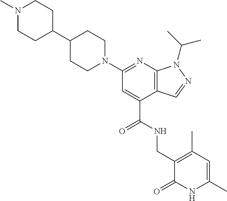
C1C(C2CCN(C)CC2)CCN(C2=NC3=C(C(C(=O)NCC4=C(C)C=C(C)NC4=O)=C2)C=NN3C(C)C)C1
